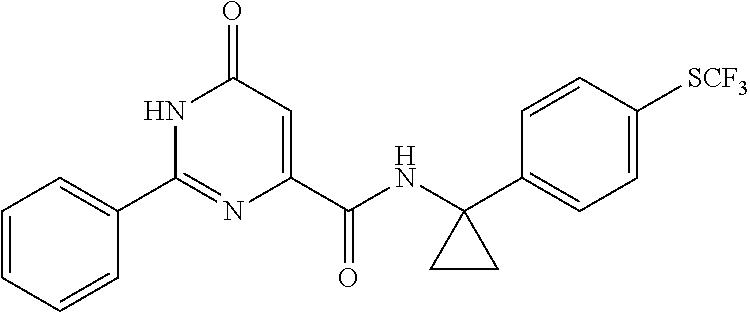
C1(=O)C=C(C(NC2(C3=CC=C([SCF3])C=C3)CC2)=O)N=C(C2=CC=CC=C2)N1
